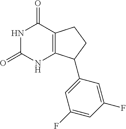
C12=C(C(=O)NC(=O)N1)CCC2C1=CC(F)=CC(F)=C1
